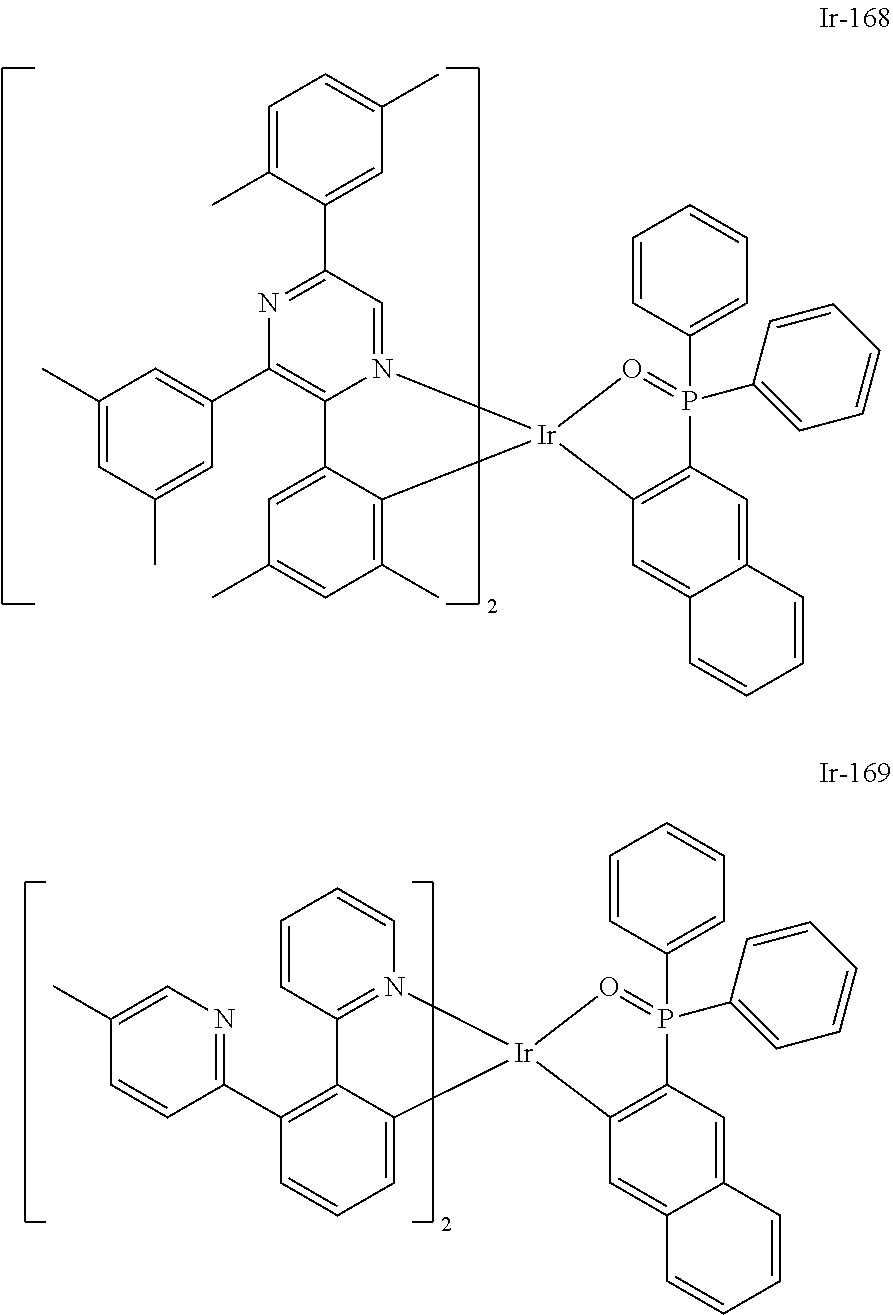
N1=C(C2=CC(C)=CC=C2C)C=N2C(=C1C1=CC(C)=CC(C)=C1)C1=CC(C)=CC(C)=C1[Ir]21C2=C(C=C3C(=C2)C=CC=C3)P(C2=CC=CC=C2)(C2=CC=CC=C2)=O1.C1=CC2=N(C=C1)[Ir]1(C3=CC=CC(C4=NC=C(C)C=C4)=C23)C2=C(C=C3C(=C2)C=CC=C3)P(C2=CC=CC=C2)(C2=CC=CC=C2)=O1
